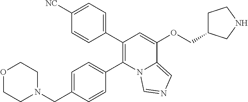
C1(C2=C(C3=CC=C(CN4CCOCC4)C=C3)N3C(=CN=C3)C(OCC3CCNC3)=C2)=CC=C([NC])C=C1
